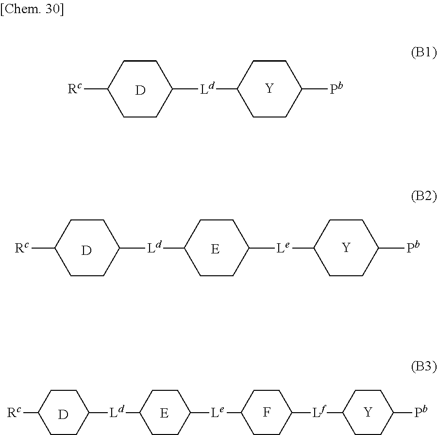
[D].[E].F.C1CC([Ld]C2CCC([Le]C3CCC([Lf]C4CCC([Pb])CC4)CC3)CC2)CCC1[Rc].[Y].[D].C1CC([Ld]C2CCC([Pb])CC2)CCC1[Rc].[Y].[D].[E].C1CC([Ld]C2CCC([Le]C3CCC([Pb])CC3)CC2)CCC1[Rc].[Y]
